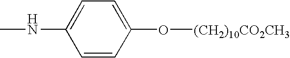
C1=C(NC)C=CC(O[(CH2)10CO2CH3])=C1
